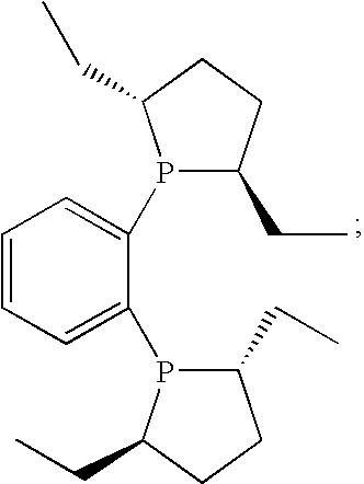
P1(C2=CC=CC=C2P2C(CC)CCC2CC)C(CC)CCC1CC
